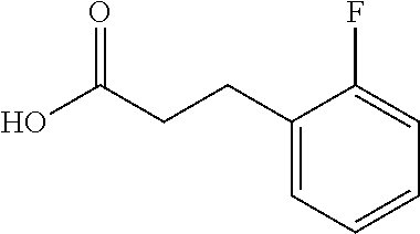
C1(CCC(O)=O)=CC=CC=C1F
